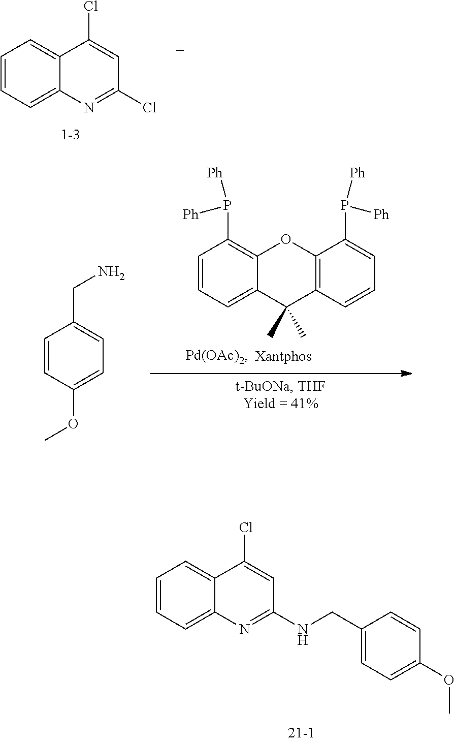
C1=CC=C2C(=C1)C(Cl)=CC(Cl)=N2.C1=CC=C2C(=C1)C(Cl)=CC(NCC1=CC=C(OC)C=C1)=N2.C1=CC(OC)=CC=C1CN.C1=CC=C2C(=C1P([Ph])[Ph])OC1=C(C2(C)C)C=CC=C1P([Ph])[Ph]
